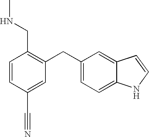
C1=CC(C#N)=CC(CC2=CC=C3C(=C2)C=CN3)=C1CNC
